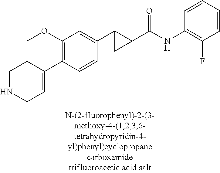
C1(OC)=C(C2=CCNCC2)C=CC(C2C(C(NC3=C(F)C=CC=C3)=O)C2)=C1
